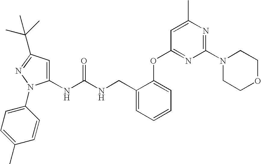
C1(NC(NCC2=CC=CC=C2OC2=NC(N3CCOCC3)=NC(C)=C2)=O)=CC(C(C)(C)C)=NN1C1=CC=C(C)C=C1
